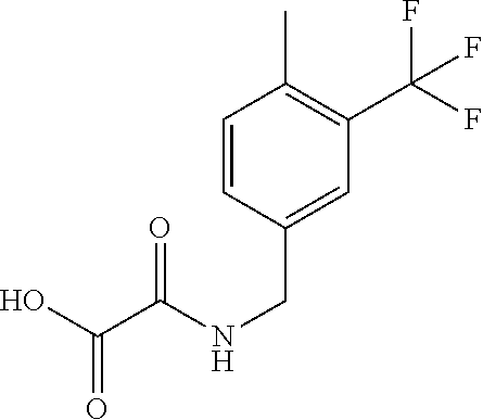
C1(CNC(C(O)=O)=O)=CC(C(F)(F)F)=C(C)C=C1
